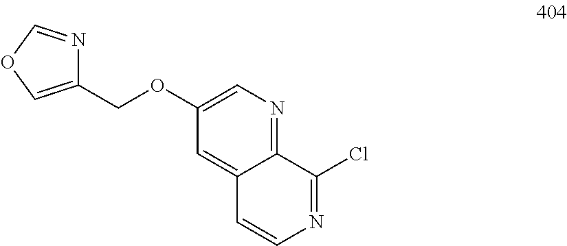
C12=NC=C(OCC3=COC=N3)C=C1C=CN=C2Cl
